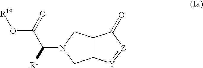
C12C([Y]=[Z]C1=O)CN(C([R1])C(O[R19])=O)C2
